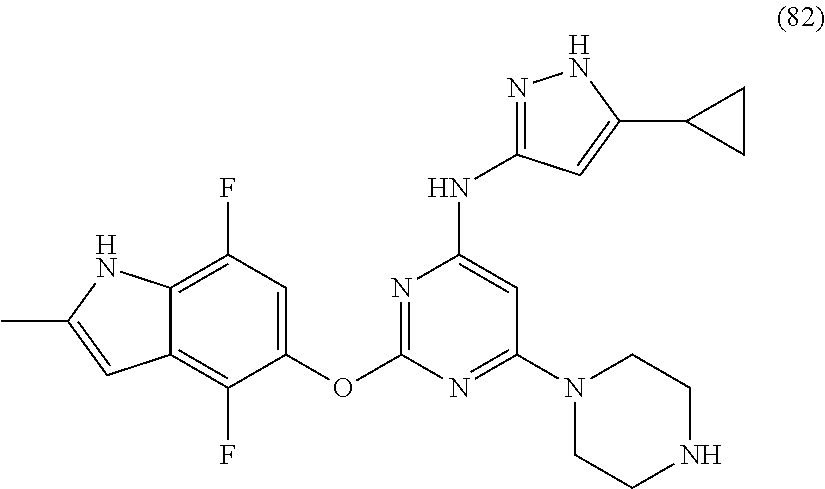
C1(F)=C2C(=C(F)C(OC3=NC(NC4=NNC(C5CC5)=C4)=CC(N4CCNCC4)=N3)=C1)C=C(C)N2
